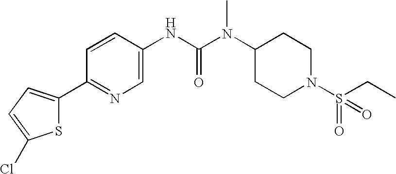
S1C(C2=NC=C(NC(N(C3CCN(S(=O)(=O)CC)CC3)C)=O)C=C2)=CC=C1Cl
